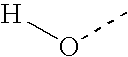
O(C)[H]
